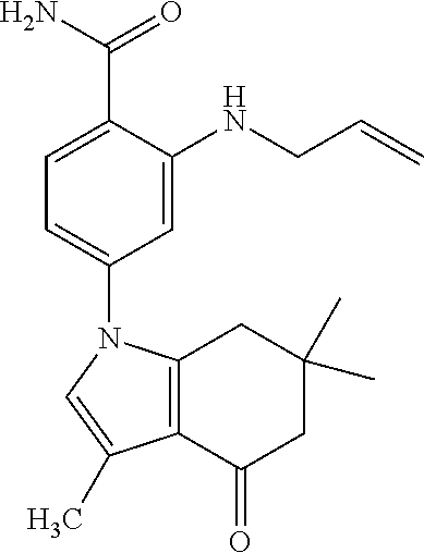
C1=C(C(N)=O)C(NCC=C)=CC(N2C3=C(C(=O)CC(C)(C)C3)C(C)=C2)=C1
